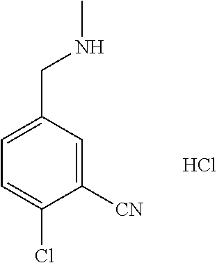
C1=C(Cl)C([CN])=CC(CNC)=C1.Cl
